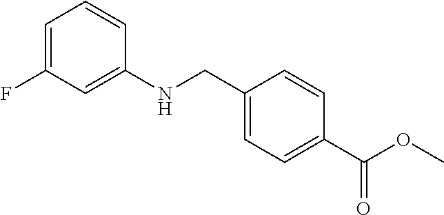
C1=C(F)C=C(NCC2=CC=C(C(OC)=O)C=C2)C=C1
